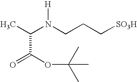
CC(N(CCC[SO3H])[H])C(=O)OC(C)(C)C
